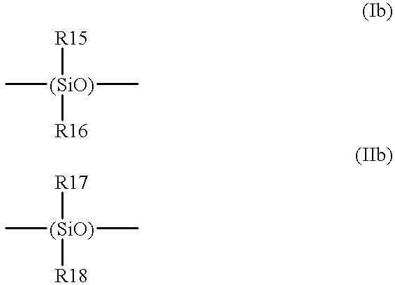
C[(SiO)](C)([R15])[R16].C[(SiO)](C)([R17])[R18]
